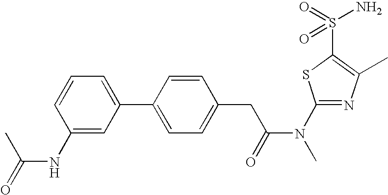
C1(N(C(CC2=CC=C(C3=CC=CC(NC(C)=O)=C3)C=C2)=O)C)=NC(C)=C(S(N)(=O)=O)S1
